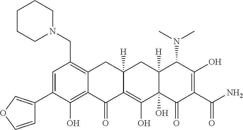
C1=C(C2=COC=C2)C(O)=C2C(=C1CN1CCCCC1)CC1([H])C(=C(O)C3(O)C([H])(C1)C(N(C)C)C(O)=C(C(N)=O)C3=O)C2=O
